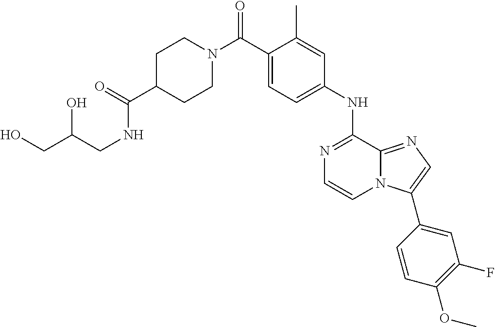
C1(C)=CC(NC2=NC=CN3C2=NC=C3C2=CC(F)=C(OC)C=C2)=CC=C1C(N1CCC(C(=O)NCC(O)CO)CC1)=O
